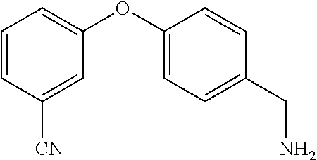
C1=CC([CN])=CC(OC2=CC=C(CN)C=C2)=C1
